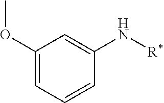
C1(OC)=CC=CC(N[R*])=C1
